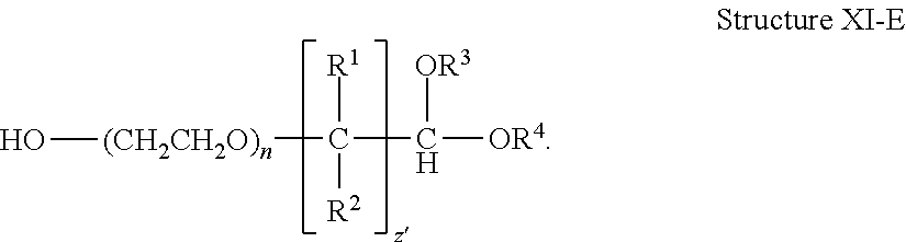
C(C([OR3])[OR4])([(CH2CH2O)n]O)([R1])[R2]
